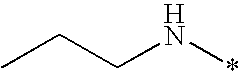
C(CN*)C
